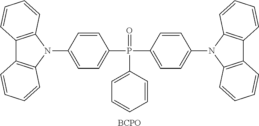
C12=C(N(C3=CC=C(P(C4=CC=C(N5C6=C(C7=C5C=CC=C7)C=CC=C6)C=C4)(C4=CC=CC=C4)=O)C=C3)C3=C1C=CC=C3)C=CC=C2.[BCPO]
